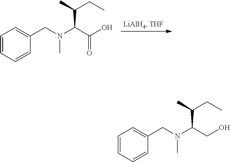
C(C(C)CC)(C(O)=O)N(CC1=CC=CC=C1)C.C(C(C)CC)(CO)N(CC1=CC=CC=C1)C
